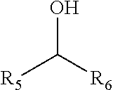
OC([R5])[R6]
